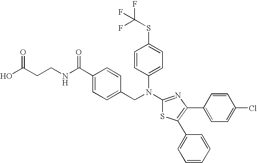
C1=CC(N(CC2=CC=C(C(NCCC(O)=O)=O)C=C2)C2=NC(C3=CC=C(Cl)C=C3)=C(C3=CC=CC=C3)S2)=CC=C1SC(F)(F)F
